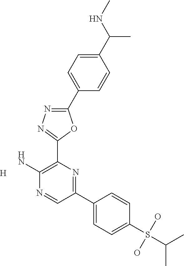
[H].NC1=C(C2=NN=C(C3=CC=C(C(C)NC)C=C3)O2)N=C(C2=CC=C(S(C(C)C)(O)O)C=C2)C=N1
